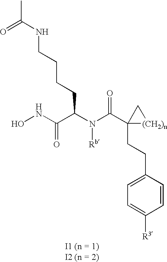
C1(CCC2(C(N(C(C(NO)=O)CCCCNC(C)=O)[Rb])=O)[(CH2)n]C2)=CC=C([R3])C=C1
